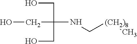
OCC(CO)(CO)NC[(CH2)8]C
